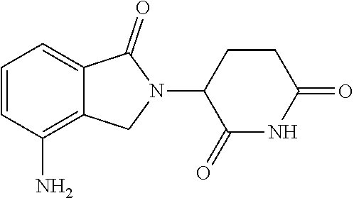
C1=CC(N)=C2C(=C1)C(=O)N(C1C(=O)NC(=O)CC1)C2
